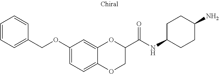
C1(OCC2=CC=CC=C2)=CC=C2C(=C1)OC(C(NC1CCC(N)CC1)=O)CO2
